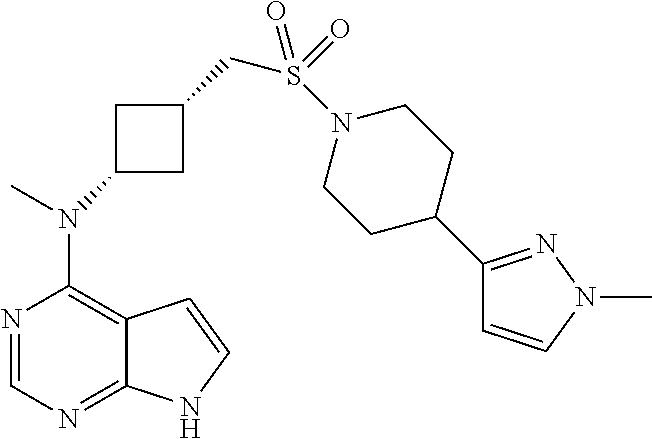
N1=CN=C2C(=C1N(C)C1CC(CS(=O)(=O)N3CCC(C4=NN(C)C=C4)CC3)C1)C=CN2
